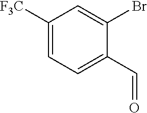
C1([F3C])=CC=C(C=O)C(Br)=C1
